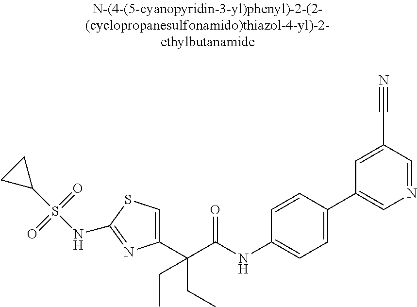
C1(C(C(NC2=CC=C(C3=CN=CC(C#N)=C3)C=C2)=O)(CC)CC)=CSC(NS(C2CC2)(=O)=O)=N1
